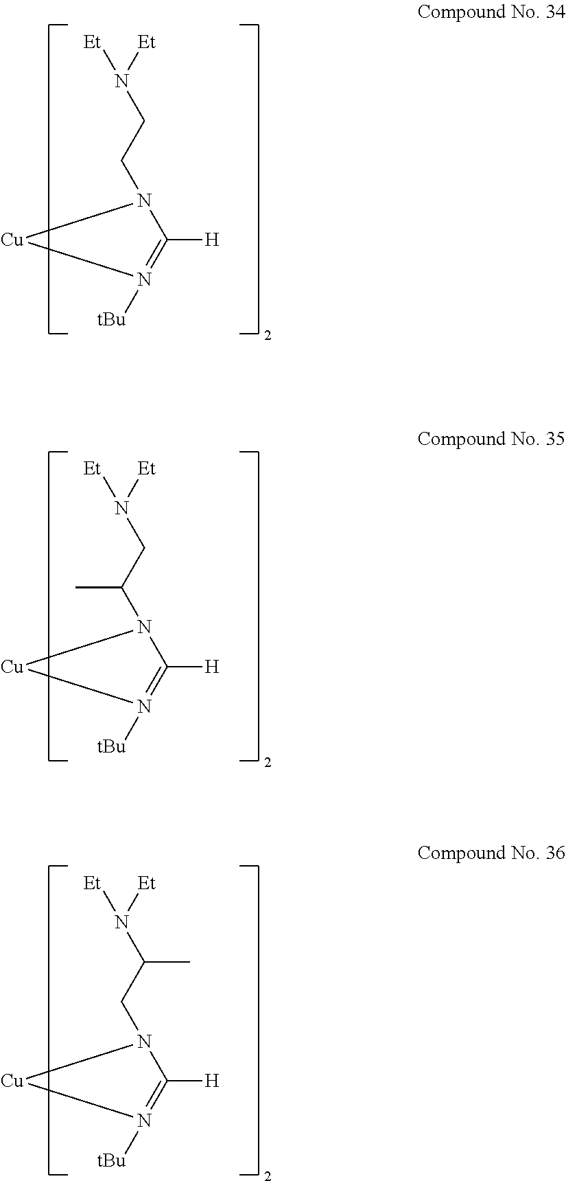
[Et]N([Et])CCN1C([H])=N([tBu])[Cu]1.[Et]N([Et])CC(N1C([H])=N([tBu])[Cu]1)C.[Et]N([Et])C(CN1C([H])=N([tBu])[Cu]1)C
